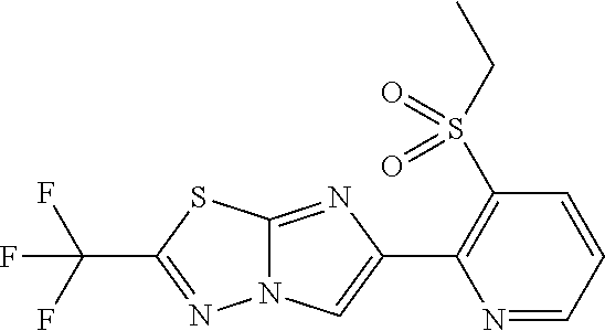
C1=CC=NC(C2=CN3C(=N2)SC(C(F)(F)F)=N3)=C1S(CC)(=O)=O
